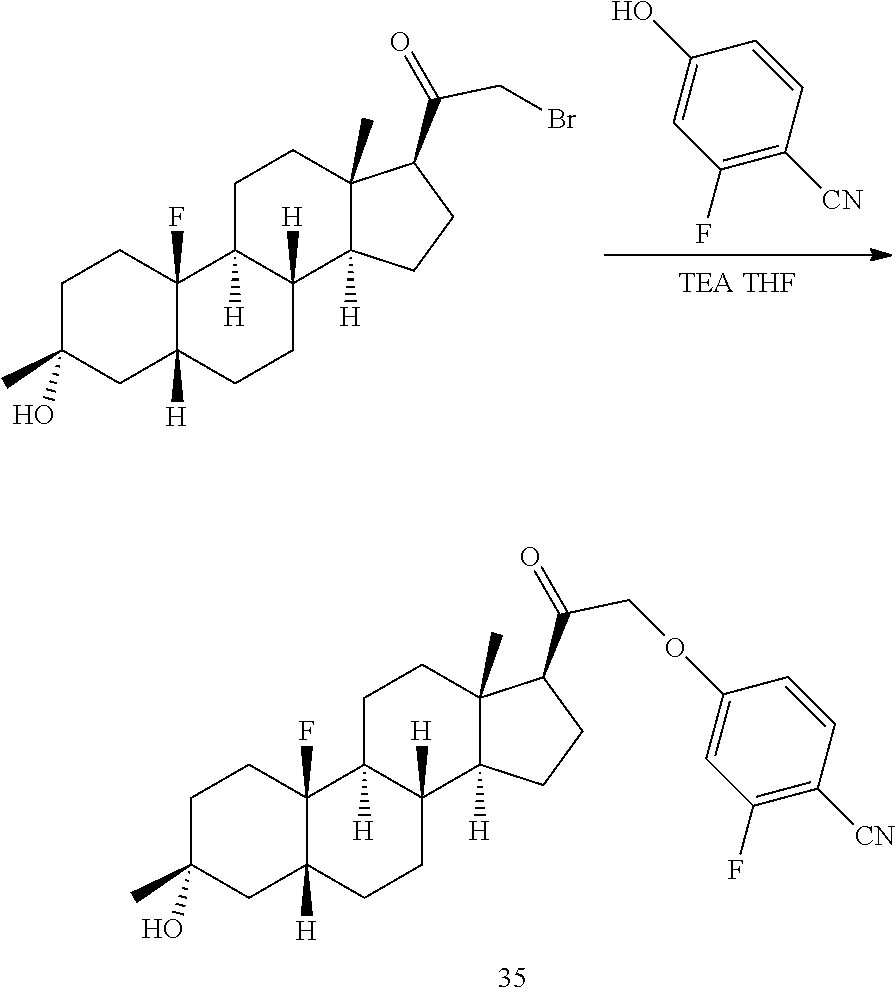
C1(O)=CC(F)=C([CN])C=C1.C1C(C)(O)CC2([H])C(F)(C1)C1([H])C([H])(CC2)C2([H])C(C)(CC1)C(C(=O)CBr)CC2.C1C(C)(O)CC2([H])C(F)(C1)C1([H])C([H])(CC2)C2([H])C(C)(CC1)C(C(=O)COC1=CC(F)=C([CN])C=C1)CC2
